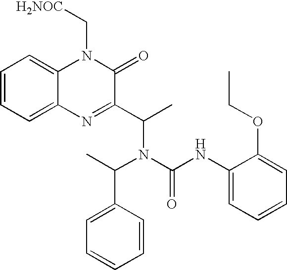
C1=CC=C2C(=C1)N(C[H2NOC])C(=O)C(C(N(C(C1=CC=CC=C1)C)C(NC1=CC=CC=C1OCC)=O)C)=N2
